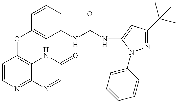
C1=CN=C2C(=C1OC1=CC(NC(=O)NC3=CC(C(C)(C)C)=NN3C3=CC=CC=C3)=CC=C1)NC(=O)C=N2
